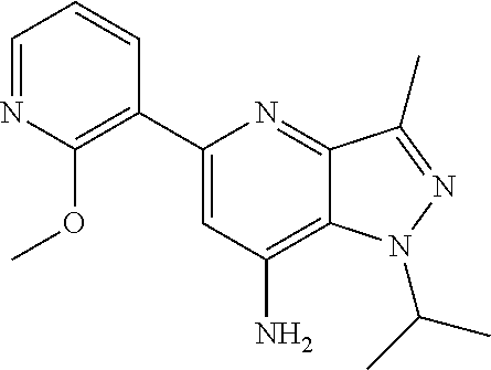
C1=NC(OC)=C(C2=CC(N)=C3C(=N2)C(C)=NN3C(C)C)C=C1
